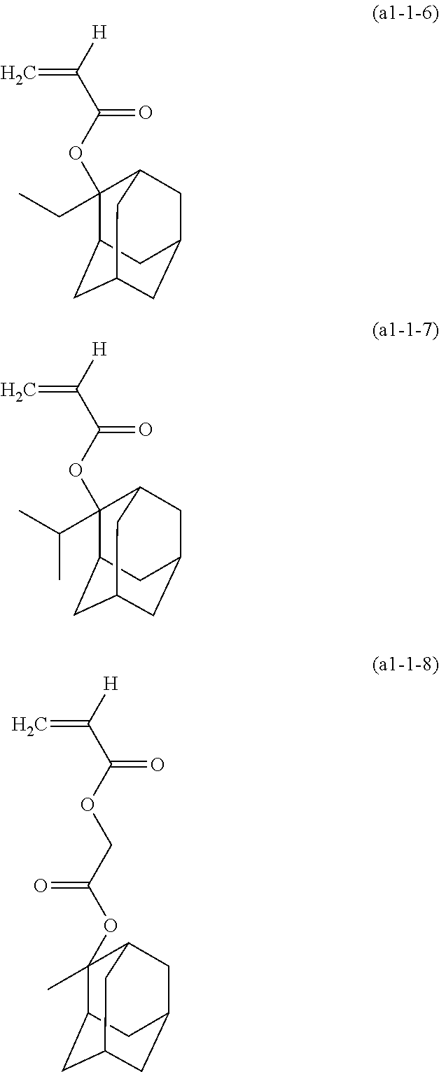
C1(OC(C([H])=C)=O)(CC)C2CC3CC(CC1C3)C2.C1(OC(C([H])=C)=O)(C(C)C)C2CC3CC(CC1C3)C2.C(OC(C([H])=C)=O)C(OC1(C)C2CC3CC(CC1C3)C2)=O
